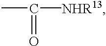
CC([NHR13])=O
